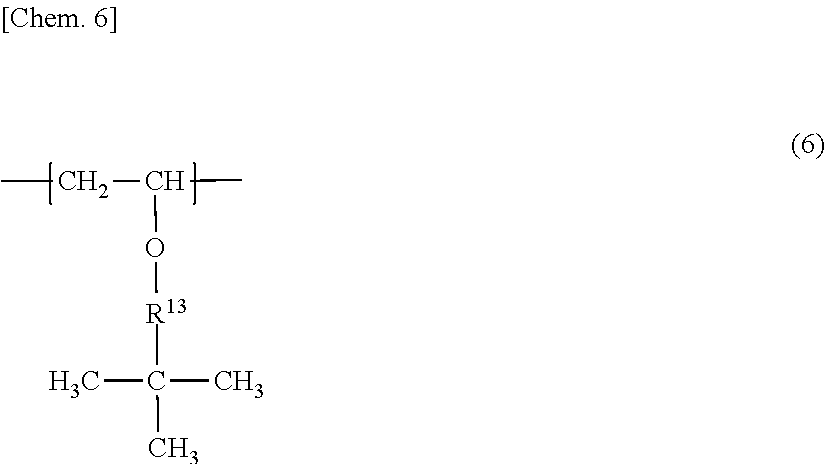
CCC(C)O[R13]C(C)(C)C
